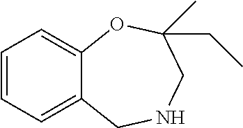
C1=CC=C2C(=C1)OC(CC)(C)CNC2
